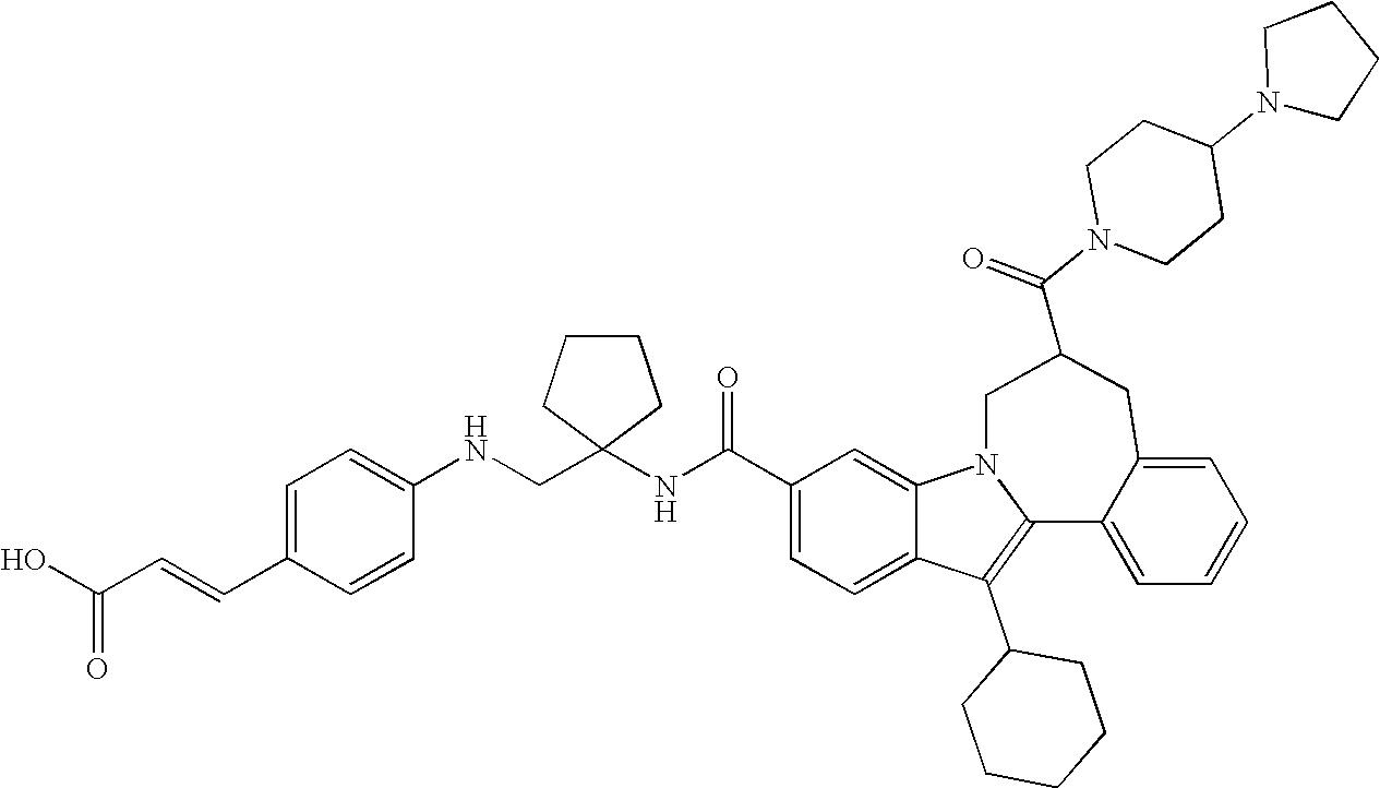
C1(C(NC2(CNC3=CC=C(C=CC(O)=O)C=C3)CCCC2)=O)=CC=C2C(=C1)N1C(=C2C2CCCCC2)C2=CC=CC=C2CC(C(N2CCC(N3CCCC3)CC2)=O)C1
